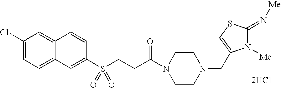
C1(Cl)=CC=C2C(=C1)C=CC(S(CCC(N1CCN(CC3=CSC(=N[Me])N3[Me])CC1)=O)(=O)=O)=C2.[2HCl]
